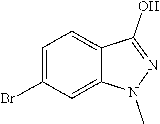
C1=C2C(=CC(Br)=C1)N(C)N=C2O
